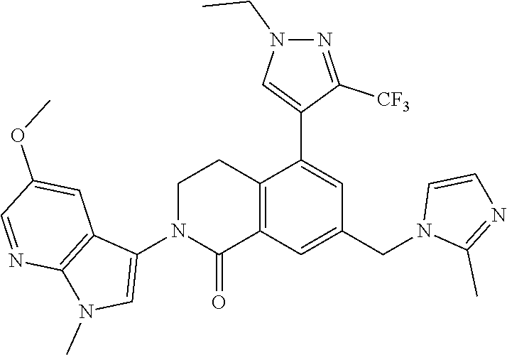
C12=C(C=C(CN3C(C)=NC=C3)C=C1C1=CN(CC)N=C1[CF3])C(=O)N(C1=CN(C)C3=C1C=C(OC)C=N3)CC2
